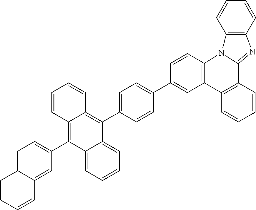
C1=C(C2=C3C(=C(C4=CC=C5C(=C4)C=CC=C5)C4=CC=CC=C24)C=CC=C3)C=CC(C2=CC3=C(C=C2)N2C(=NC4=C2C=CC=C4)C2=C3C=CC=C2)=C1
